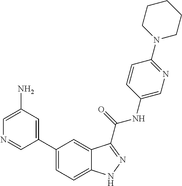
C1(N)=CN=CC(C2=CC=C3C(=C2)C(C(NC2=CN=C(N4CCCCC4)C=C2)=O)=NN3)=C1
